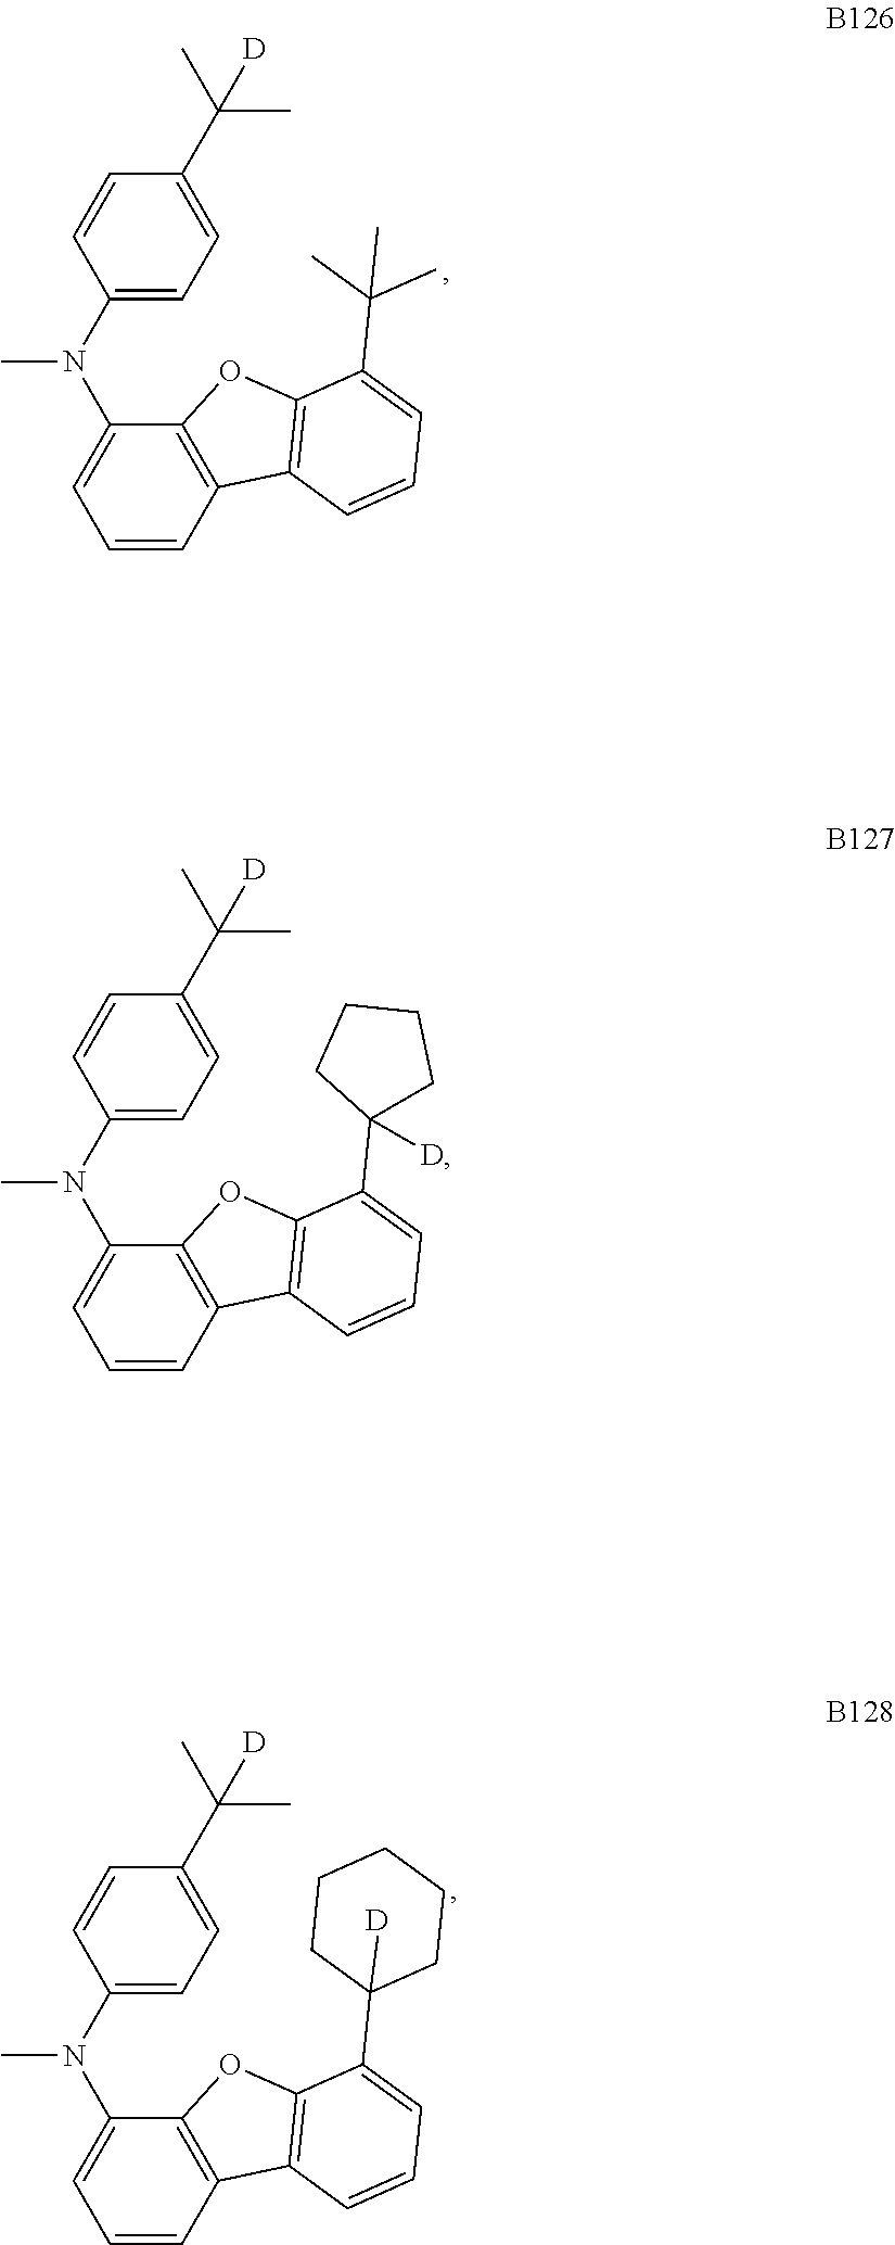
C1=CC2=C(C(N(C3=CC=C(C(C)(C)[D])C=C3)C)=C1)OC1=C2C=CC=C1C1([D])CCCC1.C1=CC2=C(C(N(C3=CC=C(C(C)(C)[D])C=C3)C)=C1)OC1=C2C=CC=C1C(C)(C)C.C1=CC2=C(C(N(C3=CC=C(C(C)(C)[D])C=C3)C)=C1)OC1=C2C=CC=C1C1([D])CCCCC1
